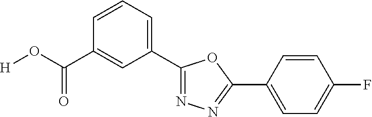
[H]OC(C1=CC(C2=NN=C(C3=CC=C(F)C=C3)O2)=CC=C1)=O
